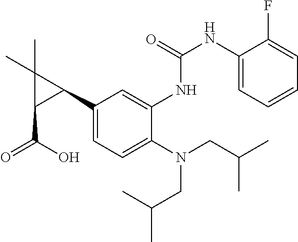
C1(C2C(C)(C)C2C(O)=O)=CC=C(N(CC(C)C)CC(C)C)C(NC(=O)NC2=CC=CC=C2F)=C1
